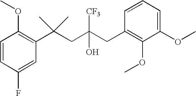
C1(F)=CC(C(CC(CC2=C(OC)C(OC)=CC=C2)(O)[CF3])(C)C)=C(OC)C=C1
